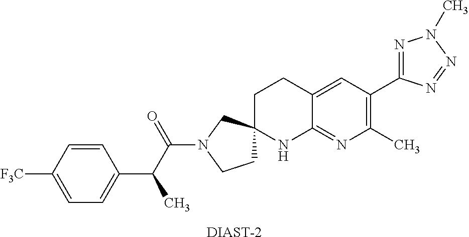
C1=C([F3C])C=CC(C(C(N2CCC3(C2)CCC2=CC(C4=NN(C)N=N4)=C(C)N=C2N3)=O)C)=C1.[DIAST-2]
